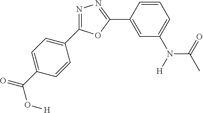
C1(C(=O)O[H])=CC=C(C2=NN=C(C3=CC(N([H])C(=O)C)=CC=C3)O2)C=C1
